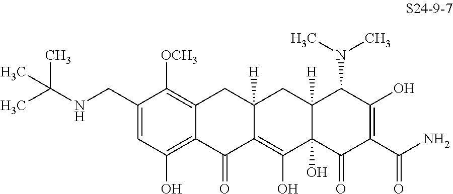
C1(CNC(C)(C)C)=CC(O)=C2C(=C1[OCH3])CC1([H])C(=C(O)C3(O)C([H])(C1)C(N(C)C)C(O)=C(C(N)=O)C3=O)C2=O
